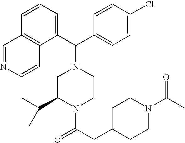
C1(C(C2=CC=C(Cl)C=C2)N2CC(C(C)C)N(C(CC3CCN(C(C)=O)CC3)=O)CC2)=CC=CC2=C1C=CN=C2
